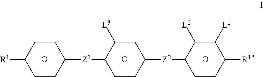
O.C1C([R1])CCC([Z1]C2C([L3])CC([Z2]C3C([L2])C([L1])C([R1*])CC3)CC2)C1.O.O
